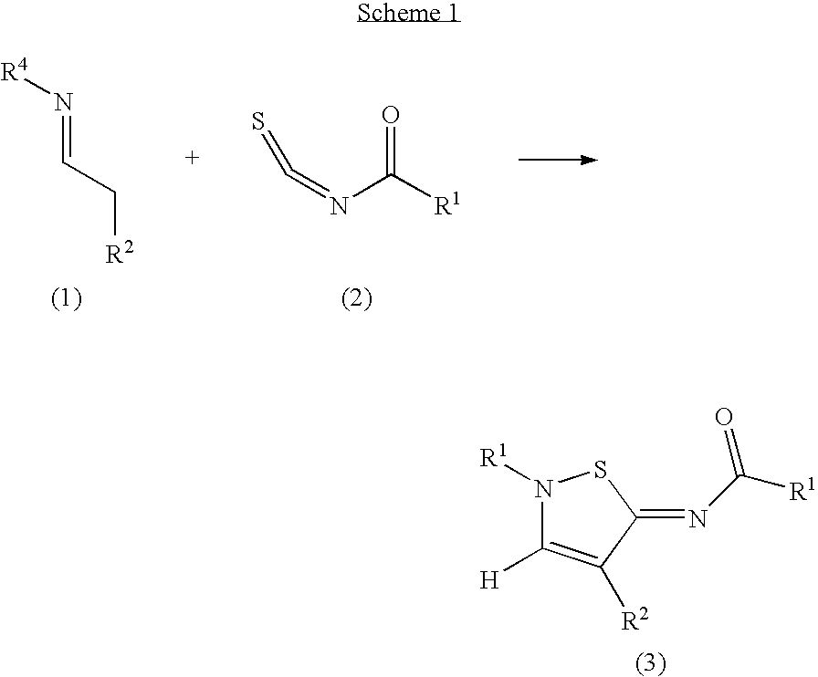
S=C=NC([R1])=O.N(=CC[R2])[R4].N1([R1])C([H])=C([R2])C(=NC([R1])=O)S1
